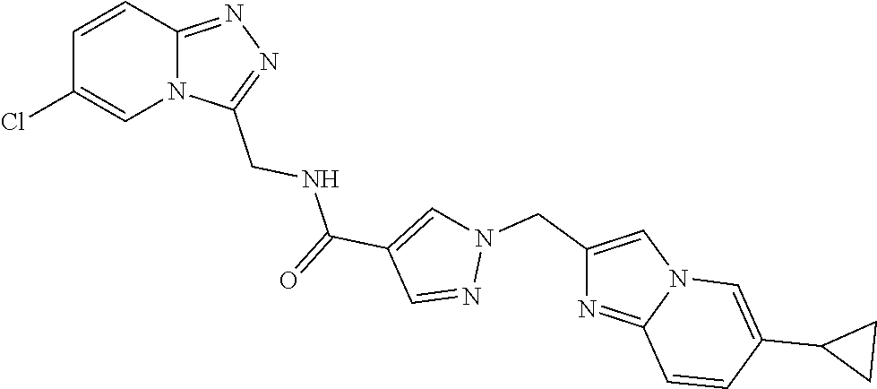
C1=CC2=NN=C(CNC(C3=CN(CC4=CN5C(=N4)C=CC(C4CC4)=C5)N=C3)=O)N2C=C1Cl
